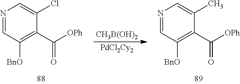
N1=CC([BnO])=C(C([OPh])=O)C(C)=C1.N1=CC([BnO])=C(C([OPh])=O)C(Cl)=C1.[CH3B(OH)2].[PdCl2Cy2]
